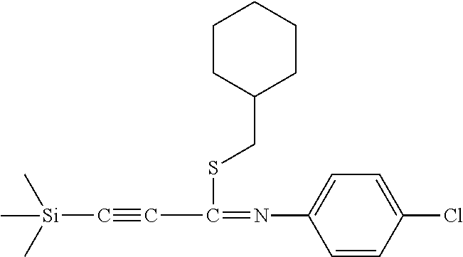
C(C(=NC1=CC=C(Cl)C=C1)SCC1CCCCC1)#C[Si](C)(C)C
